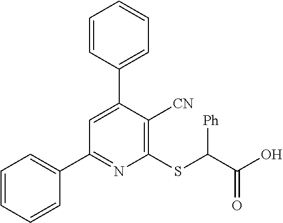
C1=CC=CC(C2=NC(SC(C(O)=O)[Ph])=C([CN])C(C3=CC=CC=C3)=C2)=C1
